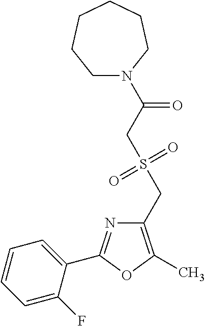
C1(CS(=O)(=O)CC(=O)N2CCCCCC2)=C(C)OC(C2=CC=CC=C2F)=N1
